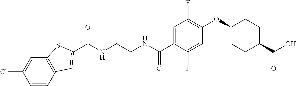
C(NCCNC(C1=CC(F)=C(OC2CCC(C(O)=O)CC2)C=C1F)=O)(=O)C1=CC2=C(C=C(Cl)C=C2)S1
